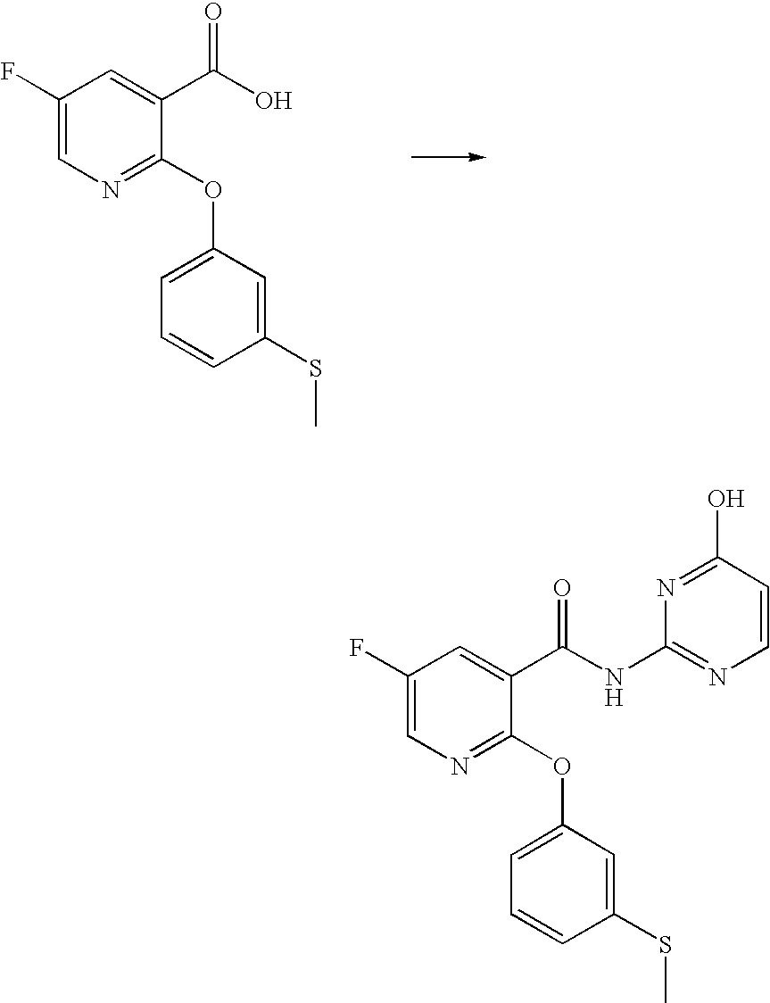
C1(F)=CN=C(OC2=CC=CC(SC)=C2)C(C(O)=O)=C1.C1(F)=CN=C(OC2=CC=CC(SC)=C2)C(C(NC2=NC=CC(O)=N2)=O)=C1
